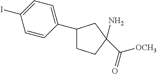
IC1=CC=C(C2CCC(N)(C([OCH3])=O)C2)C=C1
